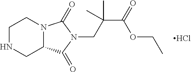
C1NCC2N(C1)C(=O)N(CC(C(=O)OCC)(C)C)C2=O.Cl
